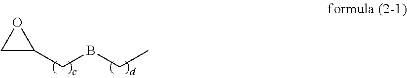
C1C(CBCC)O1
